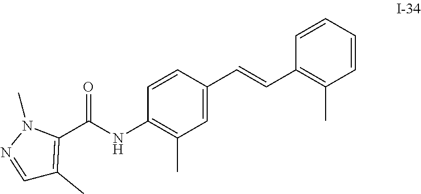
C1=CC=CC(C=CC2=CC(C)=C(NC(=O)C3=C(C)C=NN3C)C=C2)=C1C
